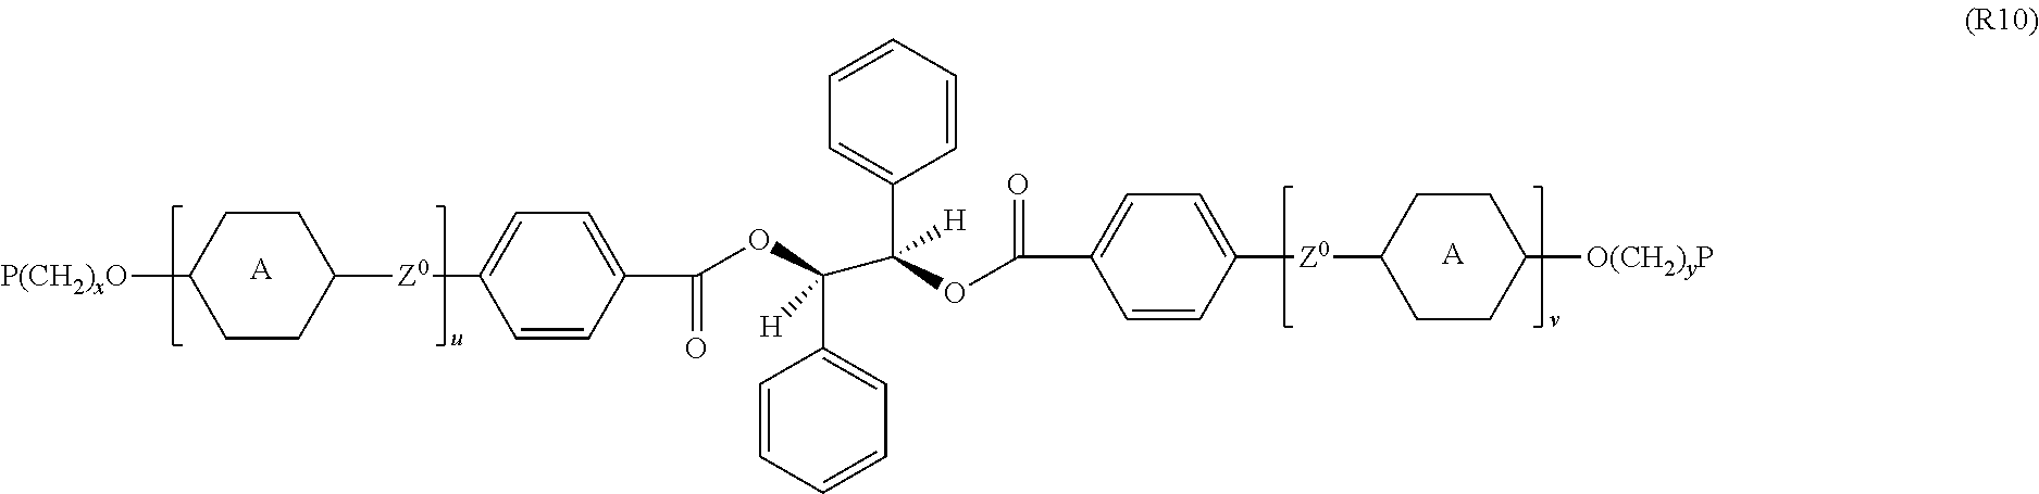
[P(CH2)xO]C1CCC([Z0]C2=CC=C(C(=O)OC(C3=CC=CC=C3)([H])C(C3=CC=CC=C3)([H])OC(C3=CC=C([Z0]C4CCC([O(CH2)yP])CC4)C=C3)=O)C=C2)CC1.[A].[A]
